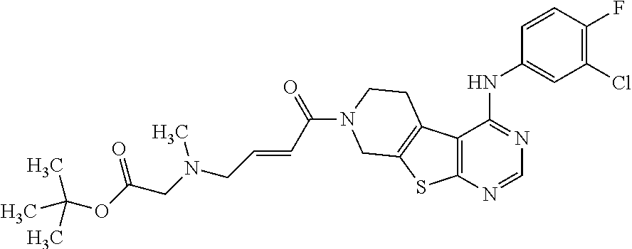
C12=C(N=CN=C1NC1=CC(Cl)=C(F)C=C1)SC1=C2CCN(C(C=CCN(CC(OC(C)(C)C)=O)C)=O)C1
